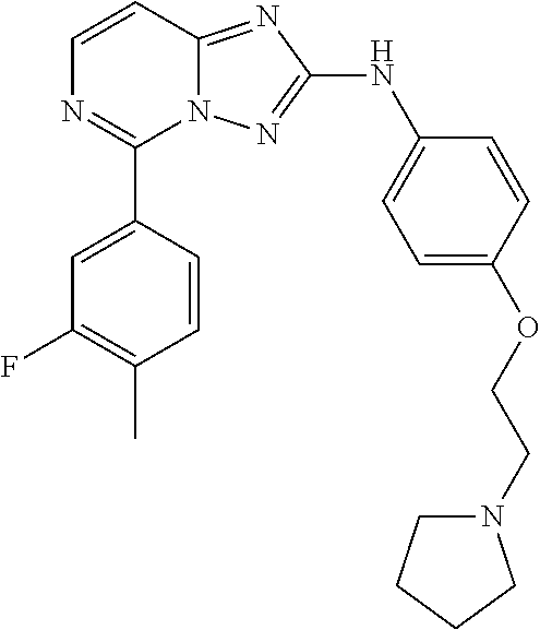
C1=CN=C(C2=CC(F)=C(C)C=C2)N2C1=NC(NC1=CC=C(OCCN3CCCC3)C=C1)=N2
